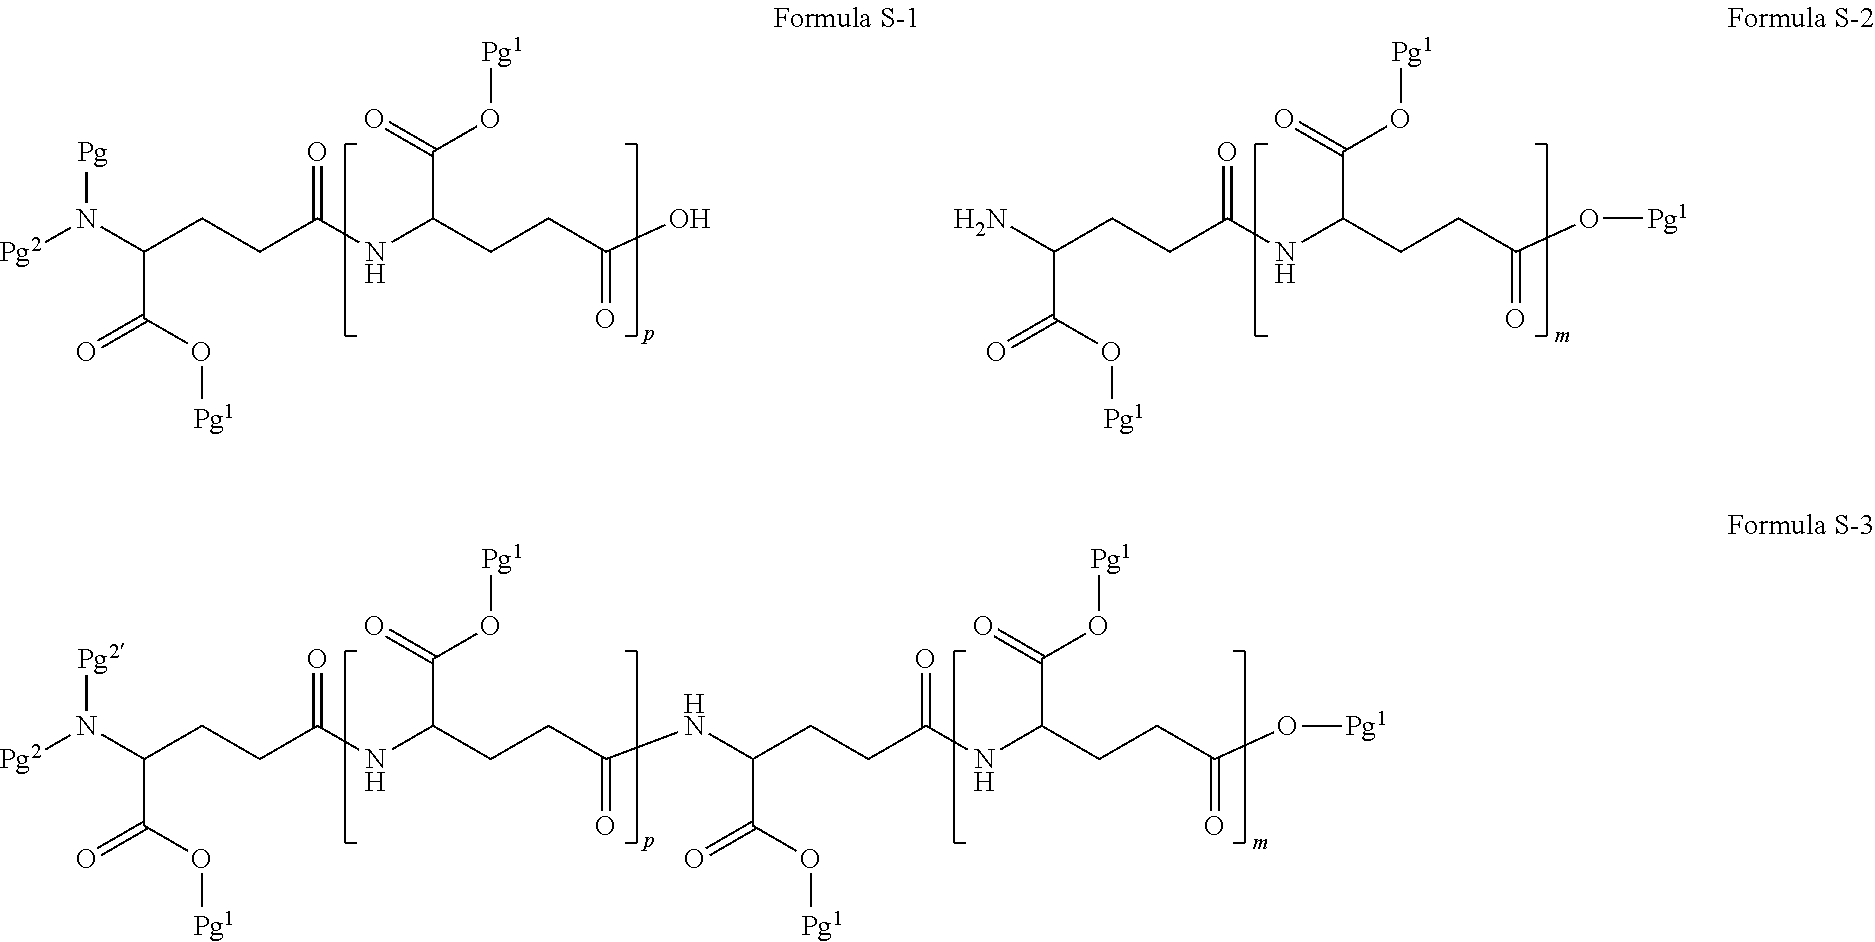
[Pg2]N(C(CCC(NC(CCC(O)=O)C(O[Pg1])=O)=O)C(=O)O[Pg1])[Pg].NC(CCC(NC(CCC(O[Pg1])=O)C(O[Pg1])=O)=O)C(=O)O[Pg1].[Pg2]N(C(CCC(NC(CCC(=O)NC(CCC(NC(CCC(O[Pg1])=O)C(=O)O[Pg1])=O)C(O[Pg1])=O)C(O[Pg1])=O)=O)C(=O)O[Pg1])[Pg2]
